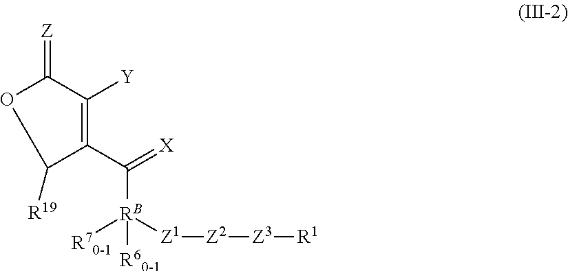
O1C([R19])C(C(=[X])[RB]([Z1][Z2][Z3][R1])([R60-1])[R70-1])=C([Y])C1=[Z]
